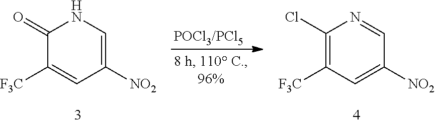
C1(=O)C([F3C])=CC([NO2])=CN1.C1(Cl)=C([F3C])C=C([NO2])C=N1
